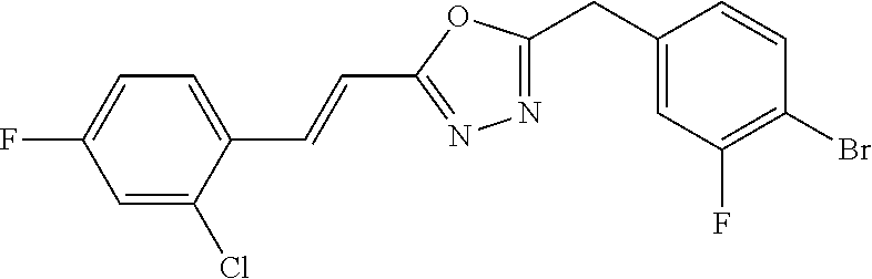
C1(CC2=NN=C(C=CC3=CC=C(F)C=C3Cl)O2)=CC(F)=C(Br)C=C1
